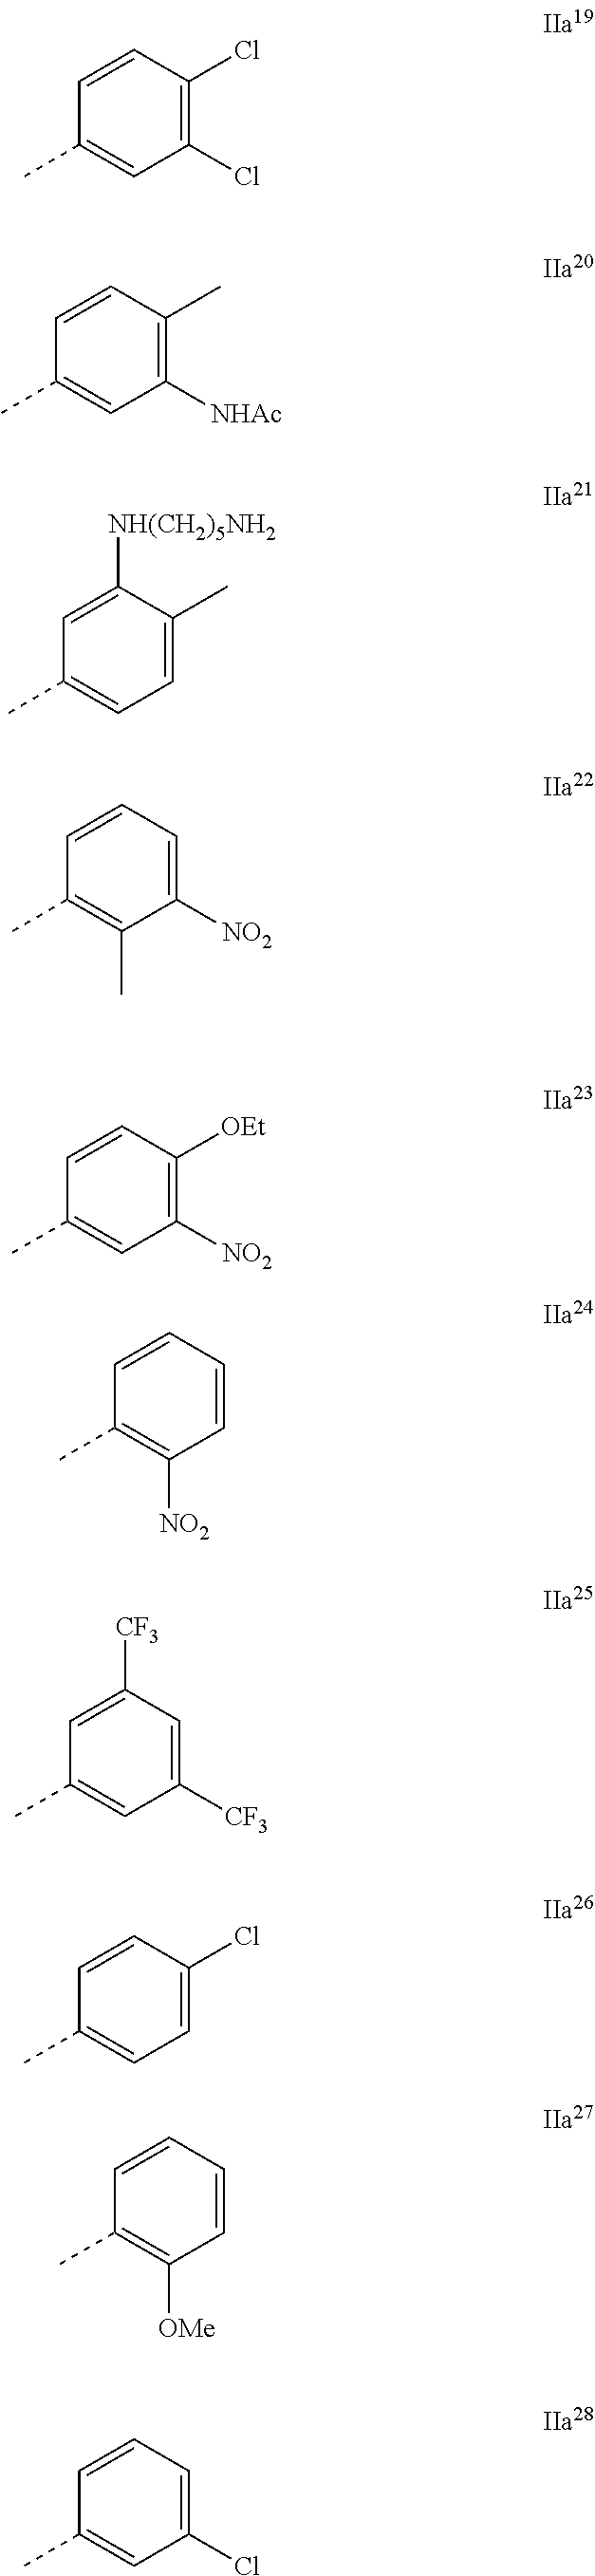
C1(Cl)=C(Cl)C=CC(C)=C1.C1([NHAc])=C(C)C=CC(C)=C1.C1=C(C)C([NH(CH2)5NH2])=CC(C)=C1.C1([NO2])=CC=CC(C)=C1C.C1([NO2])=C([OEt])C=CC(C)=C1.C1=CC=CC(C)=C1[NO2].C1([CF3])=CC([CF3])=CC(C)=C1.C1=C(Cl)C=CC(C)=C1.C1=CC=CC(C)=C1[OMe].C1(Cl)=CC=CC(C)=C1
